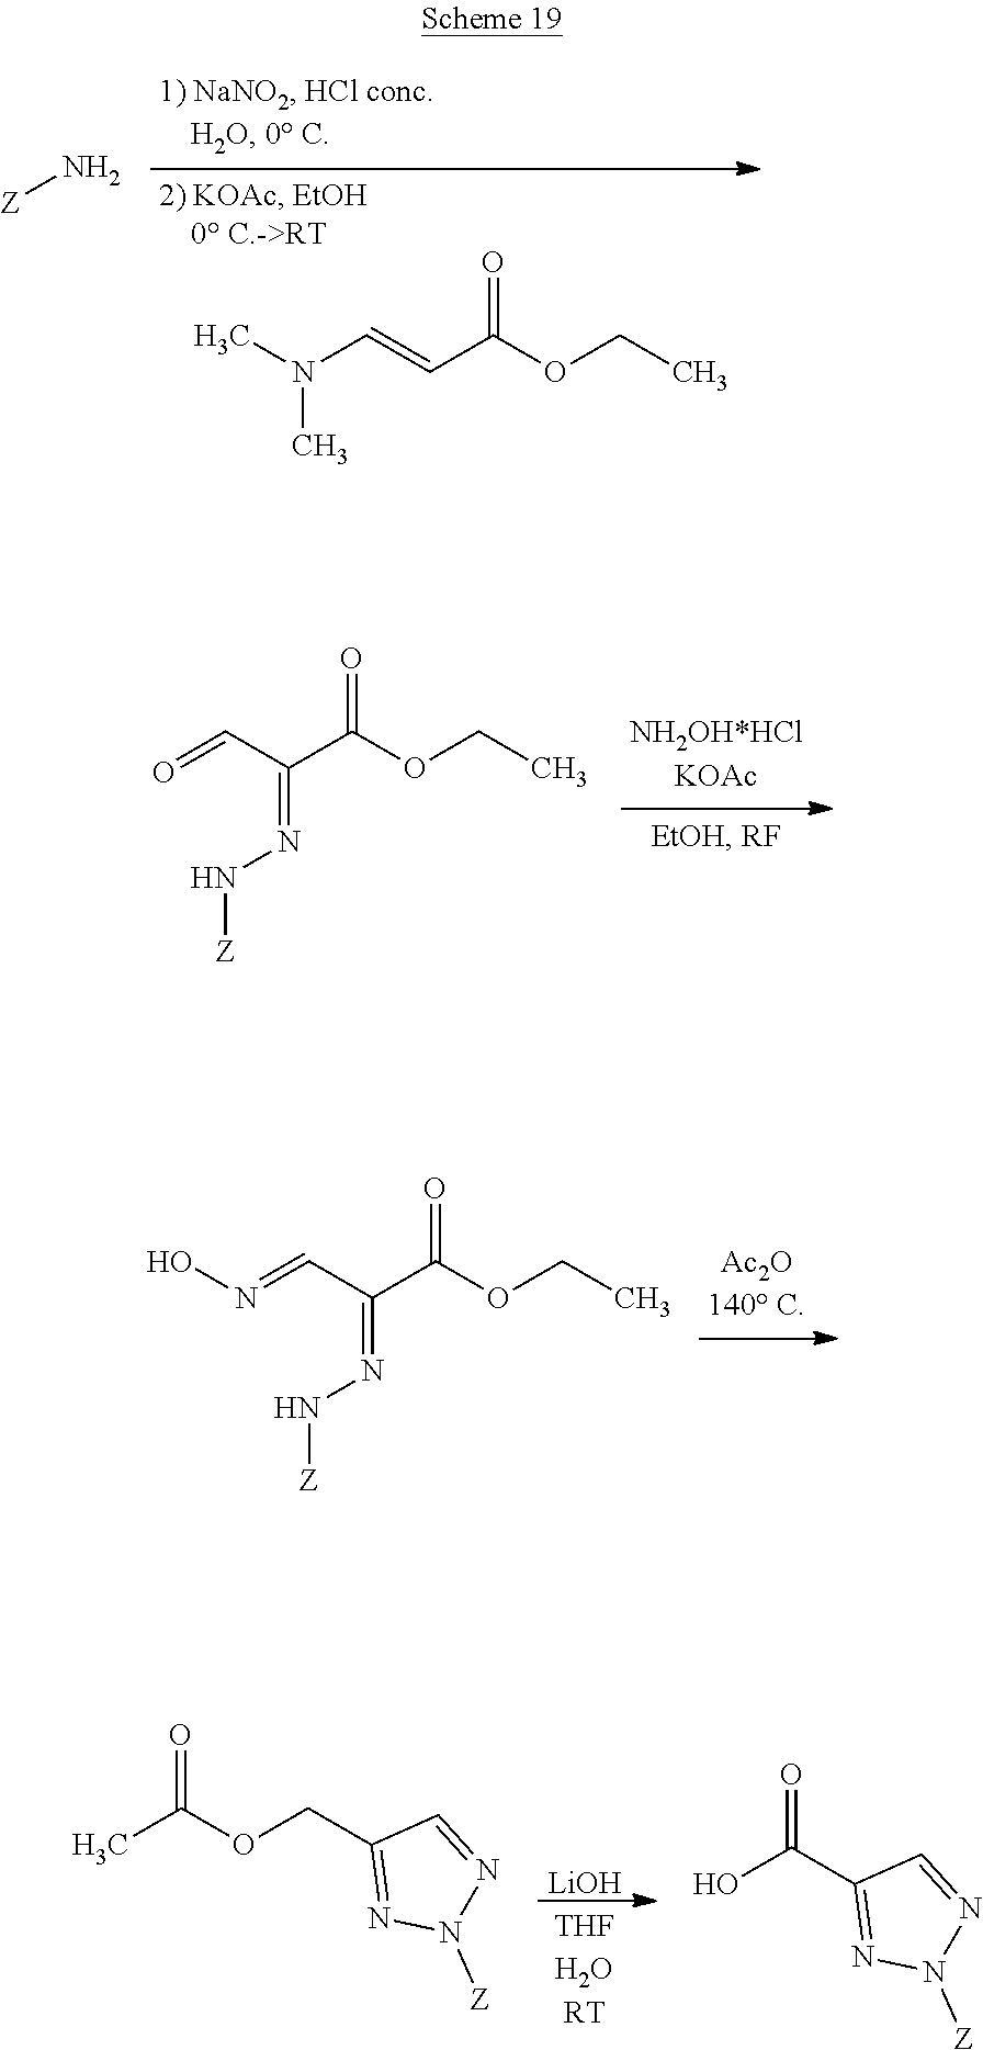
CN(C=CC(OCC)=O)C.[Z]N.O=CC(C(OCC)=O)=NN[Z].N(=CC(C(OCC)=O)=NN[Z])O.[LiOH].CC(OCC1=NN([Z])N=C1)=O.OC(C1=NN([Z])N=C1)=O
